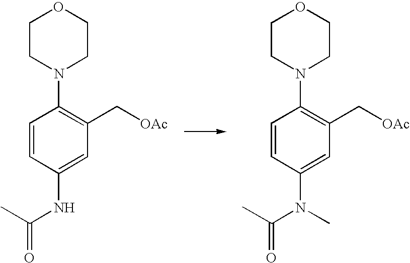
C1=CC(N(C(=O)C)C)=CC(C[OAc])=C1N1CCOCC1.C1=CC(NC(=O)C)=CC(C[OAc])=C1N1CCOCC1
